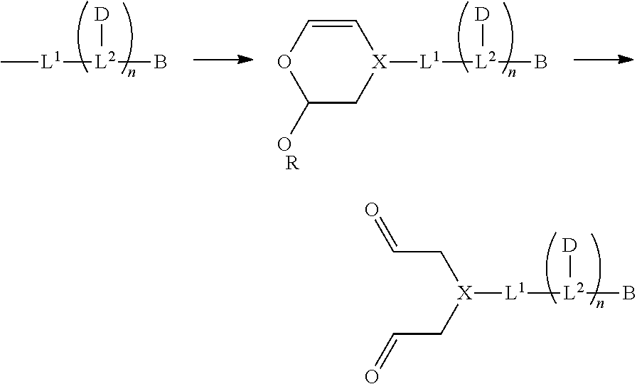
[L1]([L2](B)[D])[X](CC=O)CC=O.[L1]([L2](B)[D])C.[L1]([L2](B)[D])[X]1C=COC(O)C1.[R]
